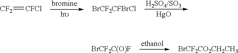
[CF2]=[CFCl].[BrCF2CFBrCl].[HgO].[BrCF2C(O)F].[BrCF2CO2CH2CH3]
